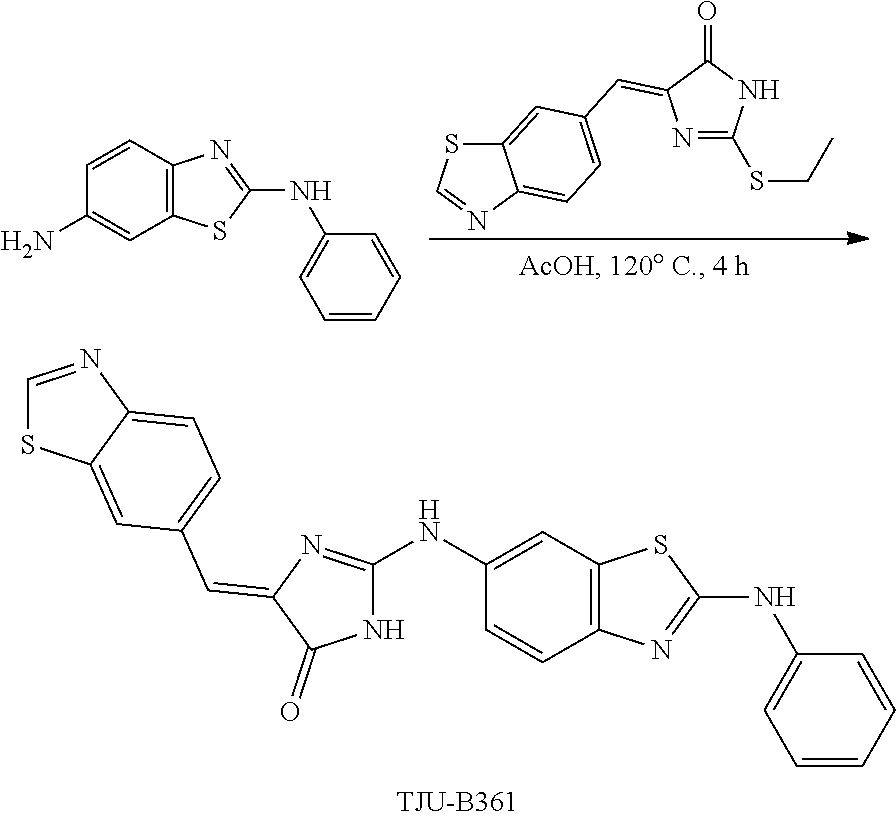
C1(NC2=NC(=CC3=CC=C4C(=C3)SC=N4)C(=O)N2)=CC2=C(C=C1)N=C(NC1=CC=CC=C1)S2.C12=CC(C=C3N=C(SCC)NC3=O)=CC=C1N=CS2.C1=CC2=C(C=C1N)SC(NC1=CC=CC=C1)=N2
